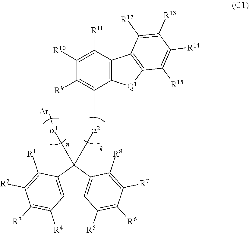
C12=C(C([a2]C3=C([R9])C([R10])=C([R11])C4=C3[Q1]C3=C4C([R12])=C([R13])C([R14])=C3[R15])([a1][Ar1])C3=C1C([R5])=C([R6])C([R7])=C3[R8])C([R1])=C([R2])C([R3])=C2[R4]
